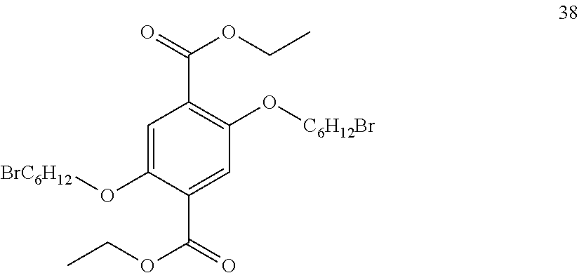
C1=C(O[BrC6H12])C(C(=O)OCC)=CC(O[C6H12Br])=C1C(=O)OCC
